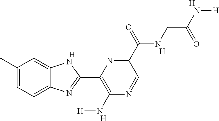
[H].C1(C)=CC=C2C(=C1)NC(C1=C(N[H])N=CC(C(NCC(N[H])=O)=O)=N1)=N2.[H].[H].[H]
